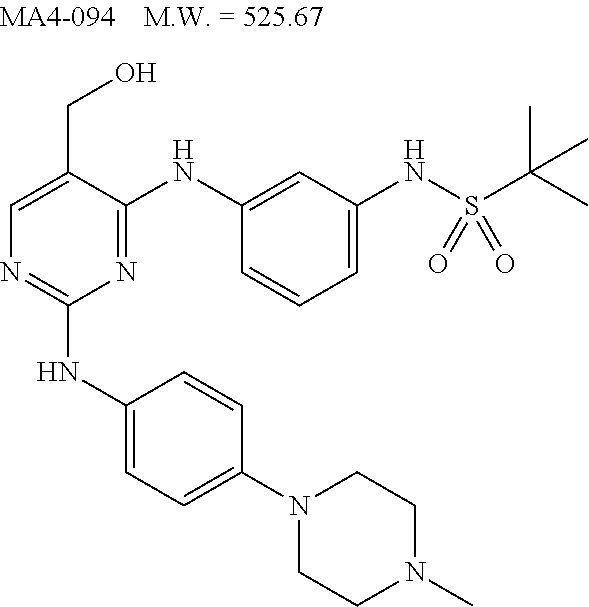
N1=C(NC2=CC(NS(C(C)(C)C)(=O)=O)=CC=C2)C(CO)=CN=C1NC1=CC=C(N2CCN(C)CC2)C=C1
